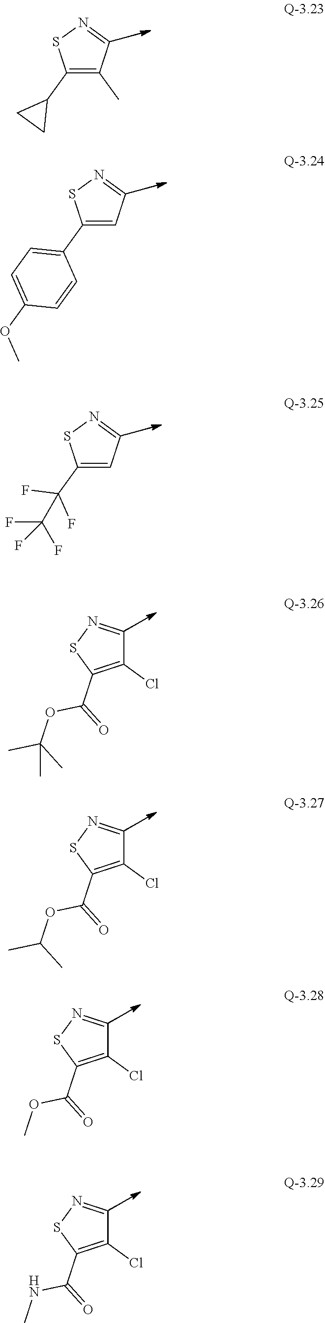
C1(C2CC2)=C(C)C=NS1.C1(C2=CC=C(OC)C=C2)=CC=NS1.C1(C(F)(F)C(F)(F)F)=CC=NS1.C1(Cl)=C(C(OC(C)(C)C)=O)SN=C1.C1(Cl)=C(C(OC(C)C)=O)SN=C1.C1(Cl)=C(C(OC)=O)SN=C1.C1(Cl)=C(C(NC)=O)SN=C1
